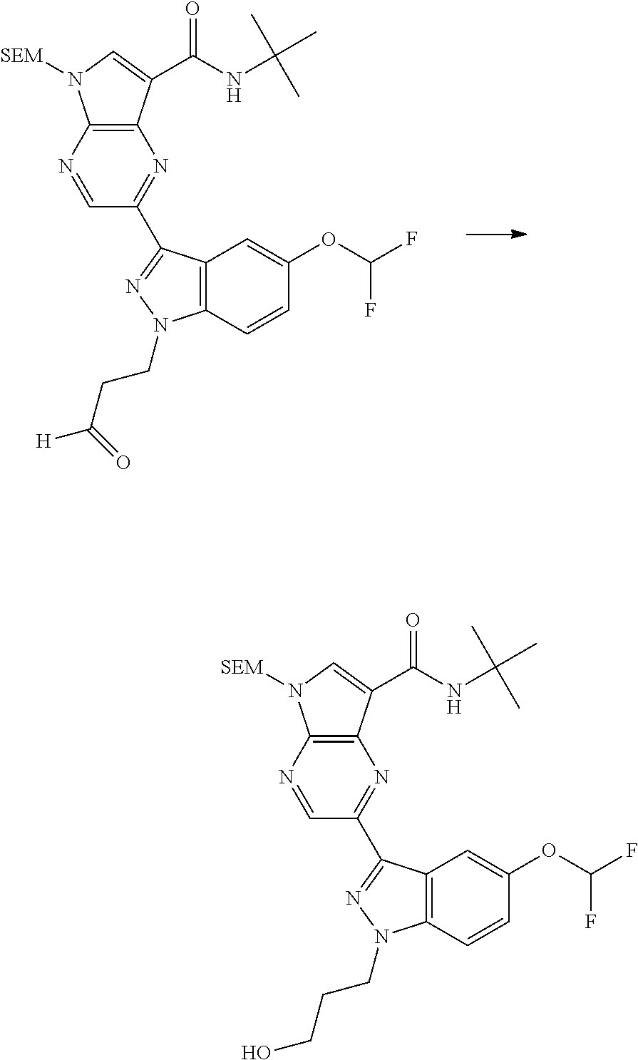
C12=C(N=CC(C3=NN(CCC([H])=O)C4=C3C=C(OC(F)F)C=C4)=N1)N([SEM])C=C2C(NC(C)(C)C)=O.C12=C(N=CC(C3=NN(CCCO)C4=C3C=C(OC(F)F)C=C4)=N1)N([SEM])C=C2C(NC(C)(C)C)=O
